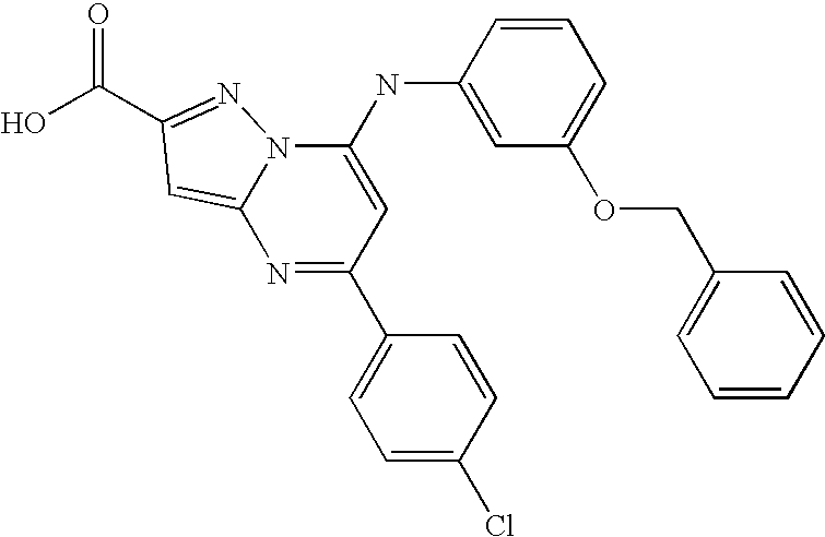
OC(=O)C1=NN2C(NC3=CC(OCC4=CC=CC=C4)=CC=C3)=CC(C3=CC=C(Cl)C=C3)=NC2=C1
